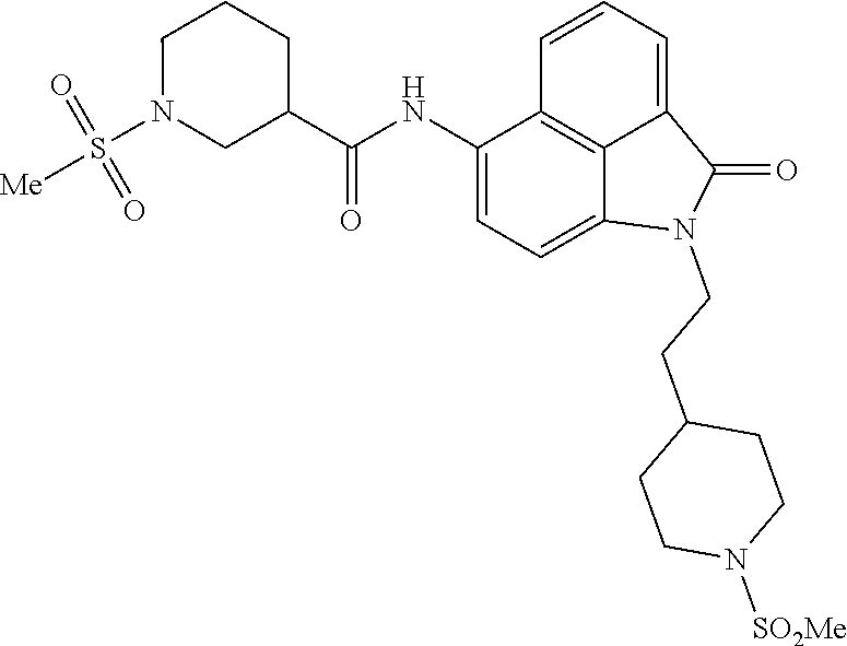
C1(NC(=O)C2CN(S([Me])(=O)=O)CCC2)=CC=C2C3=C1C=CC=C3C(=O)N2CCC1CCN([SO2Me])CC1
